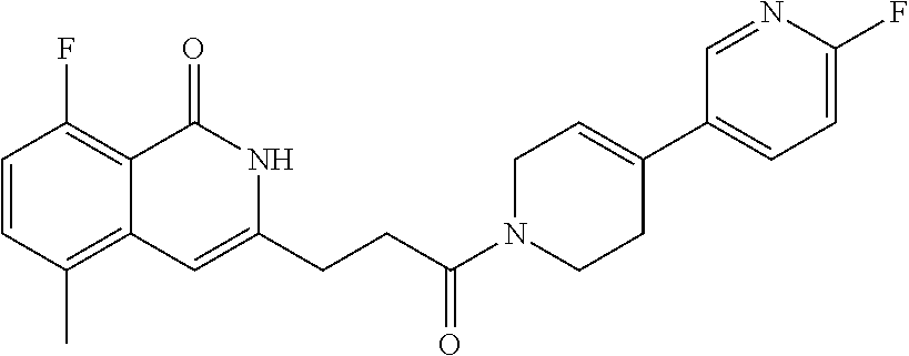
C1=CC(C)=C2C(=C1F)C(=O)NC(CCC(N1CCC(C3=CC=C(F)N=C3)=CC1)=O)=C2
